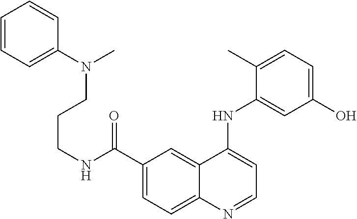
C1(C(=O)NCCCN(C2=CC=CC=C2)C)=CC=C2C(=C1)C(NC1=CC(O)=CC=C1C)=CC=N2
